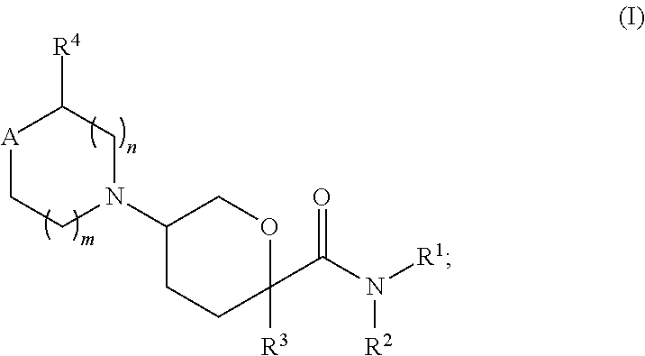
[A]1CCN(C2CCC([R3])(C(=O)N([R1])[R2])OC2)CC1[R4]
